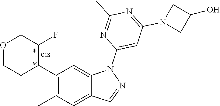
C1(C2C(F)COCC2)=C(C)C=C2C(=C1)N(C1=CC(N3CC(O)C3)=NC(C)=N1)N=C2
